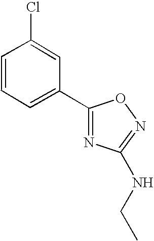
C1=CC=C(C2=NC(NCC)=NO2)C=C1Cl
